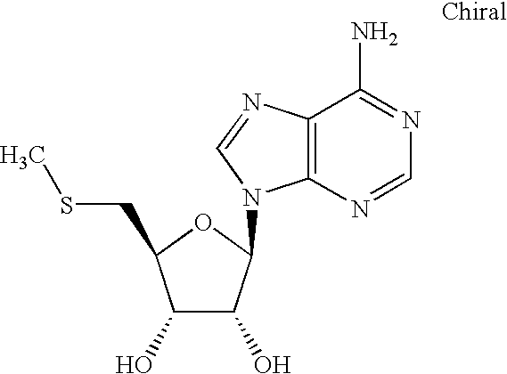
C12=C(N=CN1C1C(O)C(O)C(CSC)O1)C(N)=NC=N2
